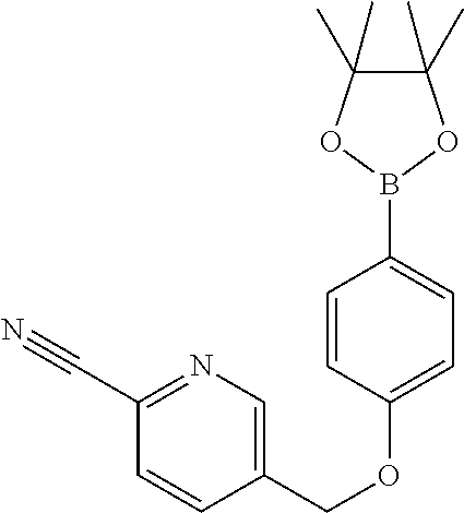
C1=C(OCC2=CN=C(C#N)C=C2)C=CC(B2OC(C)(C)C(C)(C)O2)=C1
